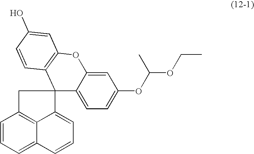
C1=CC=C2C3=C1CC1(C3=CC=C2)C2=CC=C(OC(OCC)C)C=C2OC2=C1C=CC(O)=C2
